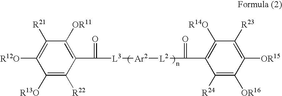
C1([R13O])=C([R22])C(C([L3][Ar2][L2]C(=O)C2=C([R14O])C([R23])=C([OR15])C([OR16])=C2[R24])=O)=C([OR11])C([R21])=C1[R12O]
